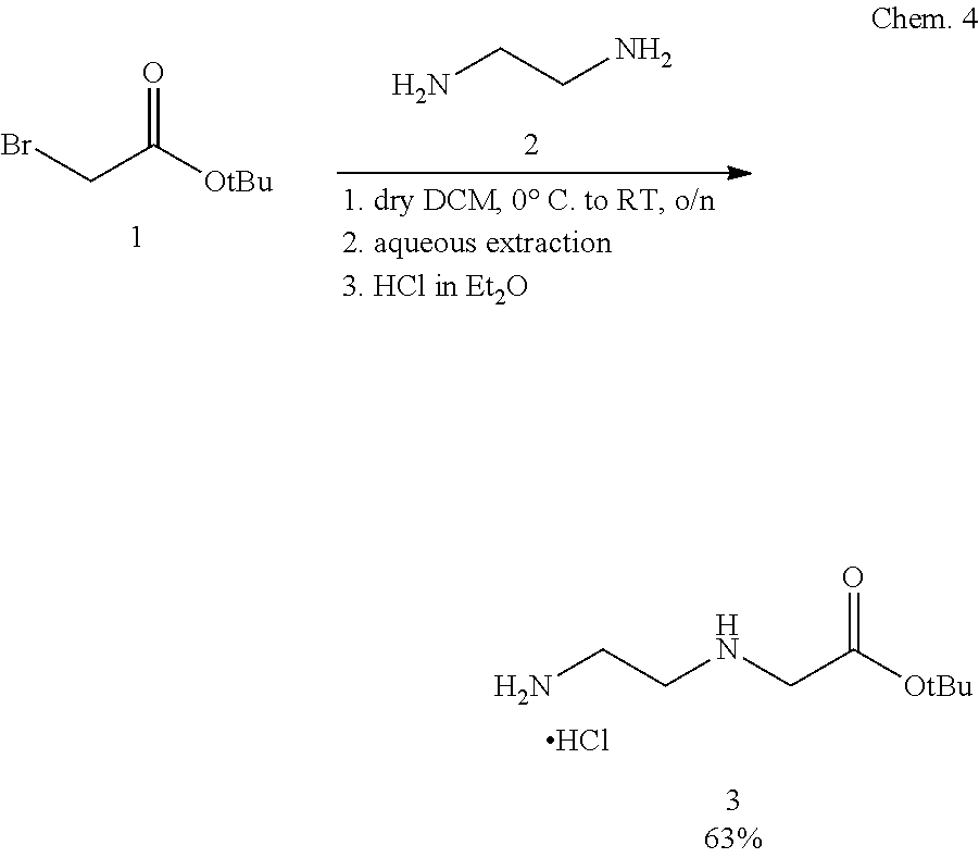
BrCC([OtBu])=O.NCCN.NCCNCC([OtBu])=O.Cl
